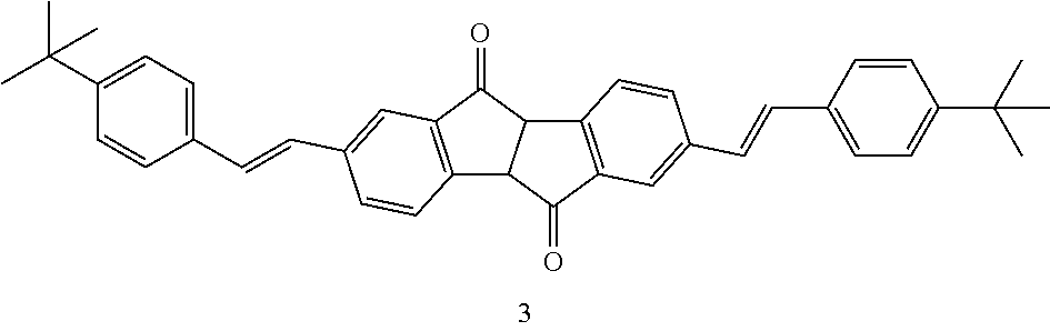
C12=C(C(=O)C3C1C(=O)C1=C3C=CC(C=CC3=CC=C(C(C)(C)C)C=C3)=C1)C=C(C=CC1=CC=C(C(C)(C)C)C=C1)C=C2
